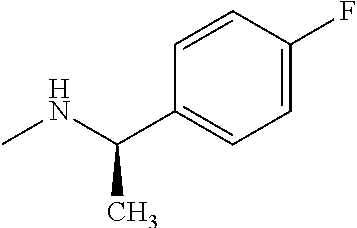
N(C)C(C)C1=CC=C(F)C=C1
